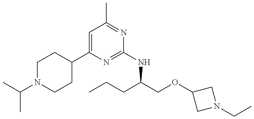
CC(N1CCC(C2=CC(C)=NC(NC(COC3CN(CC)C3)CCC)=N2)CC1)C
